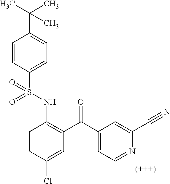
C1=CC(Cl)=CC(C(C2=CC=NC(C#N)=C2)=O)=C1NS(C1=CC=C(C(C)(C)C)C=C1)(=O)=O
